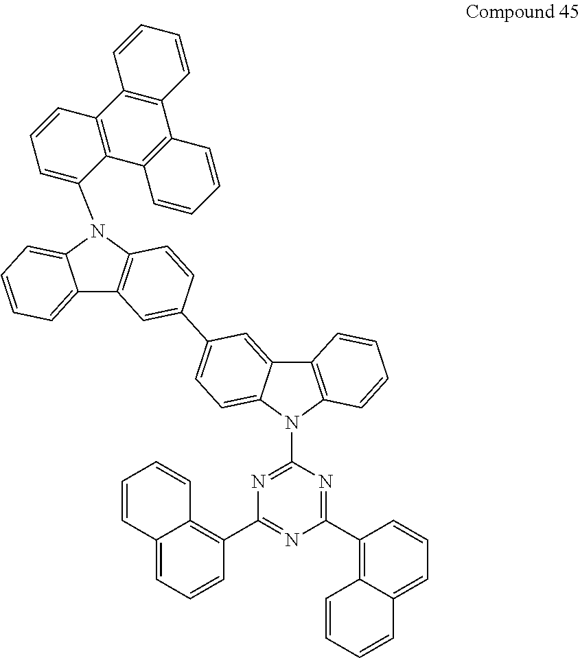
C12=CC=CC=C1N(C1=CC=CC3=C1C1=C(C4=C3C=CC=C4)C=CC=C1)C1=C2C=C(C2=CC=C3C(=C2)C2=C(N3C3=NC(C4=C5C(=CC=C4)C=CC=C5)=NC(C4=C5C(=CC=C4)C=CC=C5)=N3)C=CC=C2)C=C1
